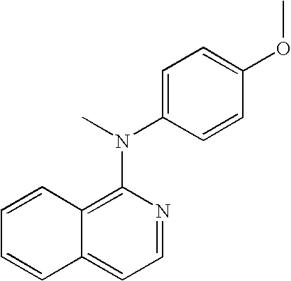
C1=NC(N(C)C2=CC=C(OC)C=C2)=C2C(=C1)C=CC=C2
